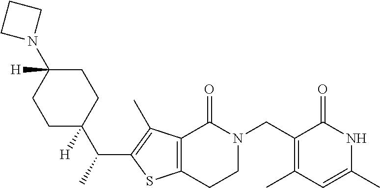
C12=C(C(C)=C(C(C)C3([H])CCC(N4CCC4)([H])CC3)S1)C(=O)N(CC1=C(C)C=C(C)NC1=O)CC2
